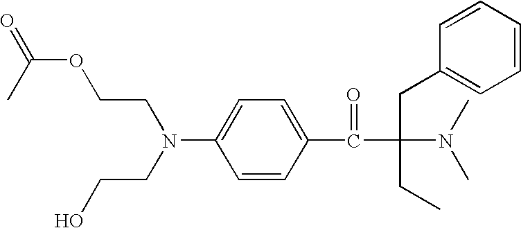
C1=CC(C(C(N(C)C)(CC2=CC=CC=C2)CC)=O)=CC=C1N(CCOC(=O)C)CCO
